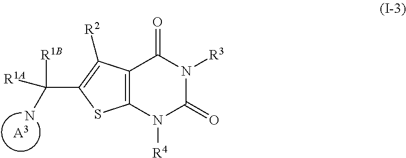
[A3].C12=C(N([R4])C(=O)N([R3])C1=O)SC(C(N)([R1A])[R1B])=C2[R2]
